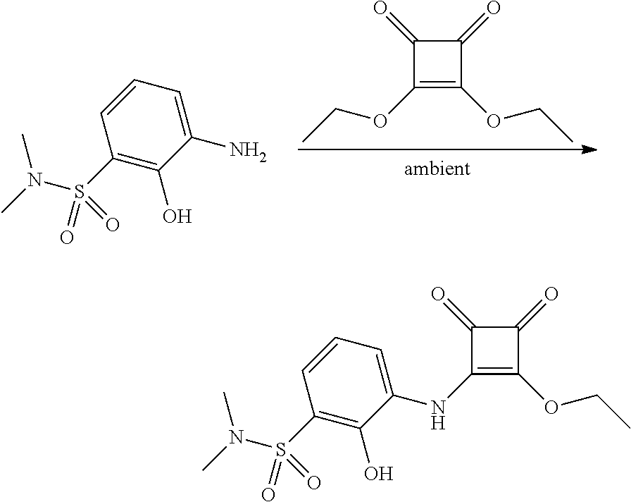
[ambient].C1(=O)C(OCC)=C(OCC)C1=O.NC1=CC=CC(S(N(C)C)(=O)=O)=C1O.C1(=O)C(NC2=CC=CC(S(N(C)C)(=O)=O)=C2O)=C(OCC)C1=O
